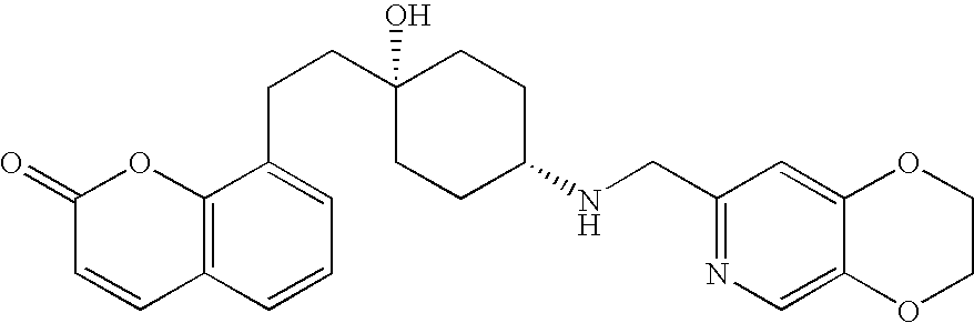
C12=C(C=CC=C1CCC1(O)CCC(NCC3=NC=C4C(=C3)OCCO4)CC1)C=CC(=O)O2
